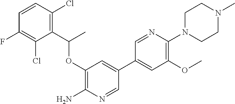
C1(OC(C2=C(Cl)C=CC(F)=C2Cl)C)=C(N)N=CC(C2=CC(OC)=C(N3CCN(C)CC3)N=C2)=C1
